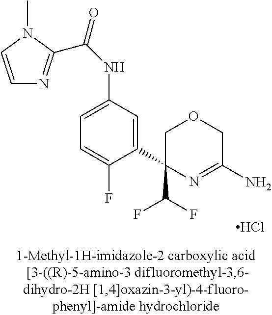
Cl.C1(C(F)F)(C2=CC(NC(C3=NC=CN3C)=O)=CC=C2F)N=C(N)COC1
